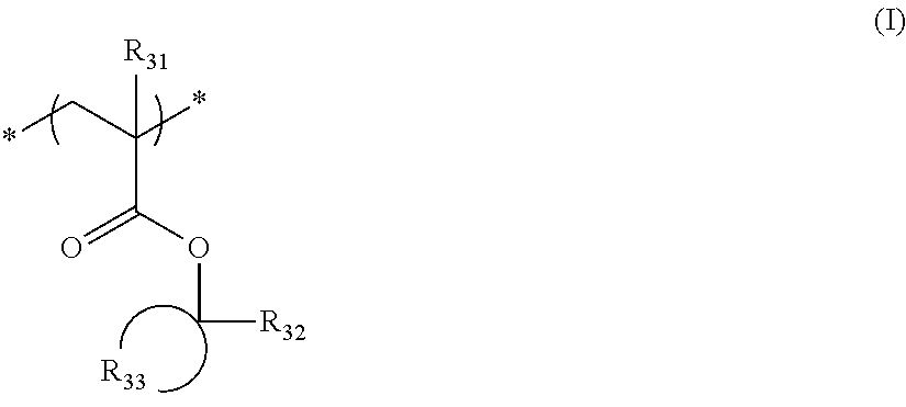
C(C(C*)(*)[R31])(OC[R32])=O.[R33]
